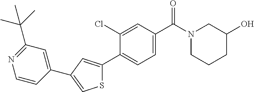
C1(O)CN(C(C2=CC=C(C3=CC(C4=CC(C(C)(C)C)=NC=C4)=CS3)C(Cl)=C2)=O)CCC1
